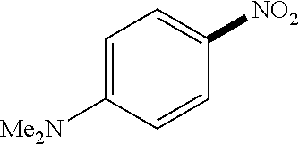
C1=C([Me2N])C=CC([NO2])=C1
